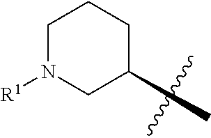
C1N([R1])CC(C)CC1
